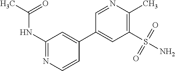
C1(NC(C)=O)=NC=CC(C2=CC(S(N)(=O)=O)=C(C)N=C2)=C1
